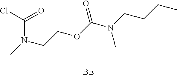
CN(CCOC(N(CCCC)C)=O)C(Cl)=O
